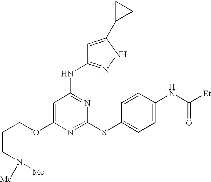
C1(OCCCN([Me])[Me])=CC(NC2=NNC(C3CC3)=C2)=NC(SC2=CC=C(NC(=O)[Et])C=C2)=N1
